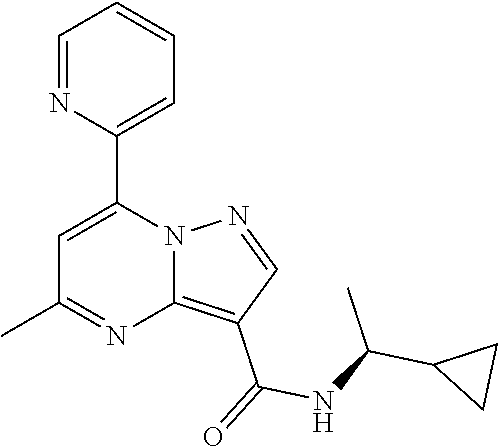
C12=C(C(=O)NC(C3CC3)C)C=NN1C(C1=CC=CC=N1)=CC(C)=N2
